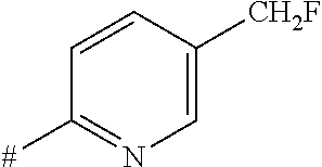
C1=CC([CH2F])=CN=C1[#]
